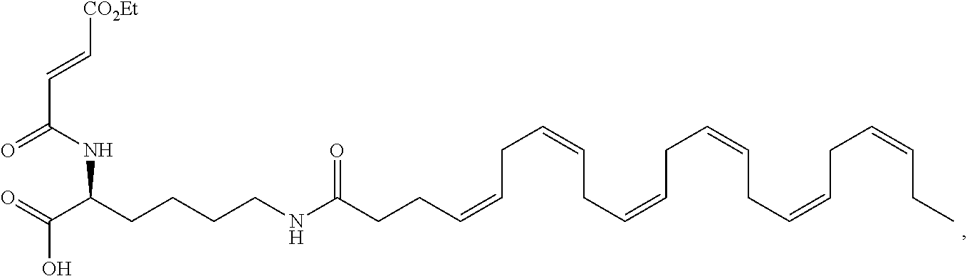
[CO2Et]C=CC(=O)NC(C(=O)O)CCCCNC(CCC=CCC=CCC=CCC=CCC=CCC=CCC)=O
